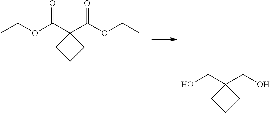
CCOC(C1(C(OCC)=O)CCC1)=O.OCC1(CO)CCC1
